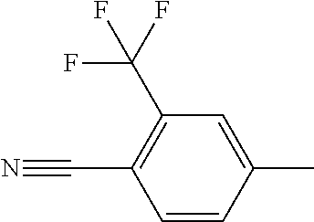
C1(C)=CC(C(F)(F)F)=C(C#N)C=C1
